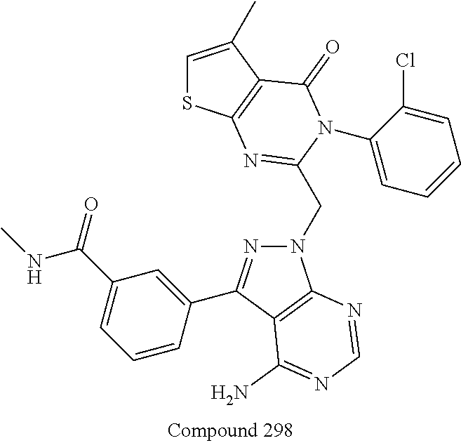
C1=C(C)C2=C(S1)N=C(CN1N=C(C3=CC(C(NC)=O)=CC=C3)C3=C1N=CN=C3N)N(C1=CC=CC=C1Cl)C2=O
